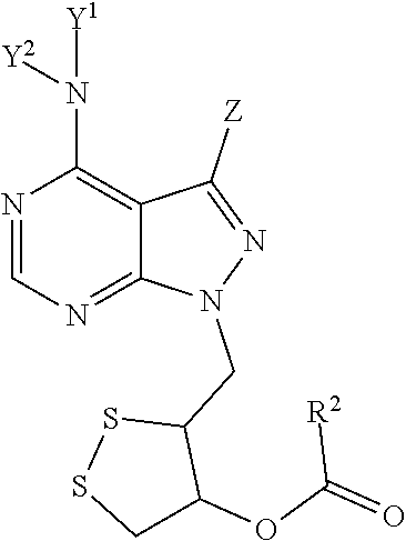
N1=CN=C2C(=C1N([Y1])[Y2])C([Z])=NN2CC1SSCC1OC(=O)[R2]
